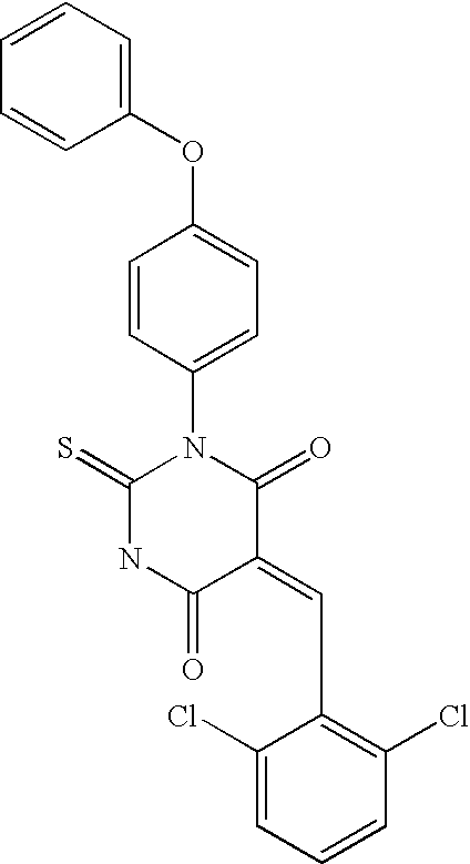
C1(C=C2C(=O)N(C3=CC=C(OC4=CC=CC=C4)C=C3)C(=S)NC2=O)=C(Cl)C=CC=C1Cl
